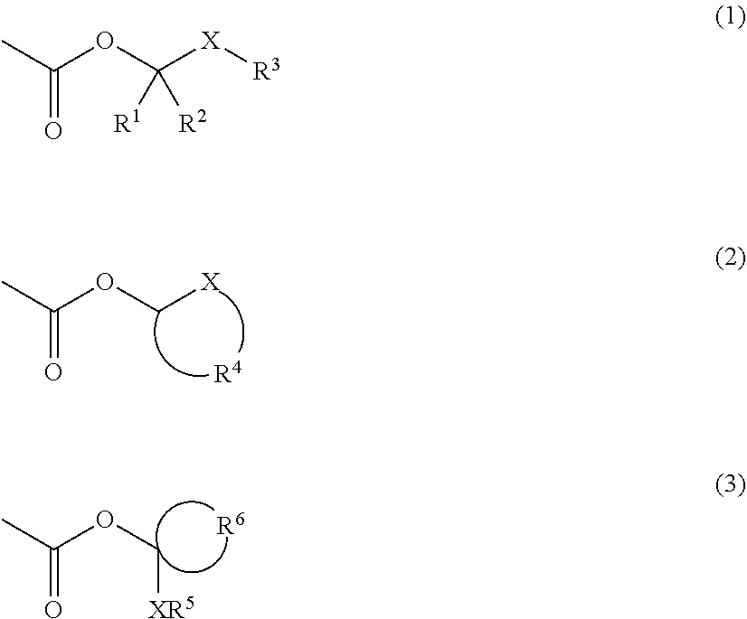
O=C(C)OC[X].[R4].O=C(C)OC[XR5].[R6].O=C(C)OC([X][R3])([R2])[R1]
